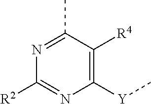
C1([Y]C)=C([R4])C(C)=NC([R2])=N1
